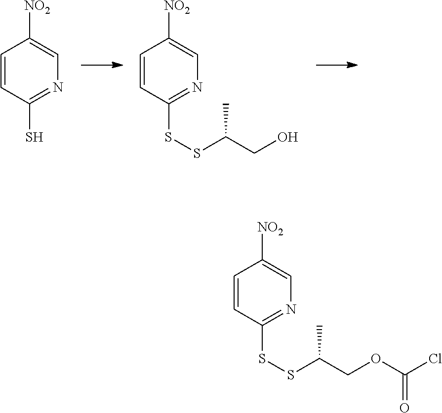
C1=CC(S)=NC=C1[NO2].C1=CC(SSC(CO)C)=NC=C1[NO2].C1=CC(SSC(COC(=O)Cl)C)=NC=C1[NO2]
